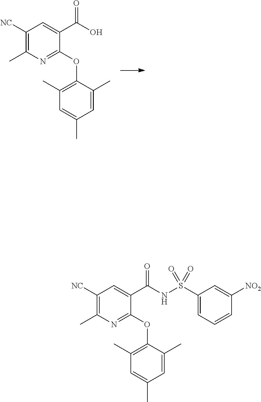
N1=C(OC2=C(C)C=C(C)C=C2C)C(C(=O)O)=CC([NC])=C1C.N1=C(OC2=C(C)C=C(C)C=C2C)C(C(=O)NS(=O)(C2=CC=CC([NO2])=C2)=O)=CC([NC])=C1C
